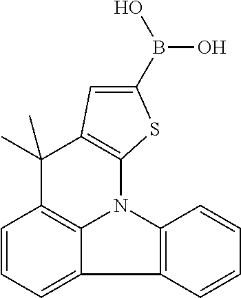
C1=CC=C2C3=C1C(C)(C)C1=C(N3C3=C2C=CC=C3)SC(B(O)O)=C1
